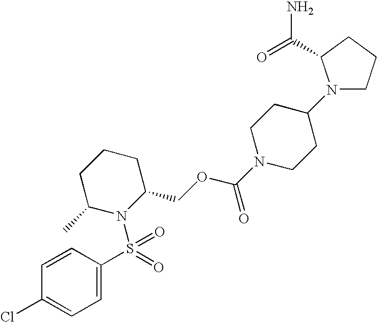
C1=C(S(N2C(COC(N3CCC(N4CCCC4C(=O)N)CC3)=O)CCCC2C)(=O)=O)C=CC(Cl)=C1
